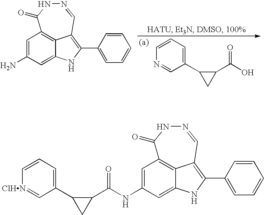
OC(C1C(C2=CC=CN=C2)C1)=O.C1=C(N)C=C2NC(C3=CC=CC=C3)=C3C2=C1C(=O)NN=C3.C1=C(NC(C2C(C3=CC=C[ClHN]=C3)C2)=O)C=C2NC(C3=CC=CC=C3)=C3C2=C1C(=O)NN=C3
